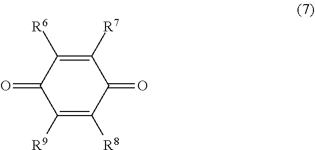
C1([R7])=C([R6])C(=O)C([R9])=C([R8])C1=O
